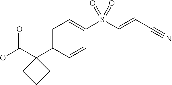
C1=CC(C2(C(O)=O)CCC2)=CC=C1S(C=CC#N)(=O)=O
